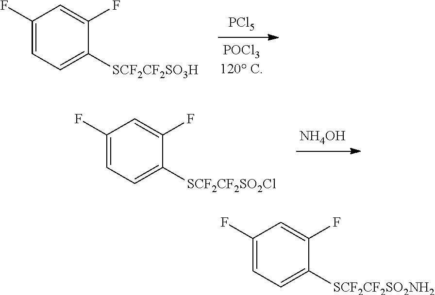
[PCl5].C1(F)=CC=C([SCF2CF2SO3H])C(F)=C1.[NH4OH].C1(F)=CC=C([SCF2CF2SO2Cl])C(F)=C1.C1(F)=CC=C([SCF2CF2SO2NH2])C(F)=C1
